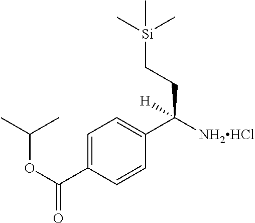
C1=C(C(OC(C)C)=O)C=CC(C(CC[Si](C)(C)C)([NH2HCl])[H])=C1
